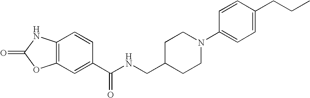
C12=C(C=C(C(NCC3CCN(C4=CC=C(CCC)C=C4)CC3)=O)C=C1)OC(=O)N2
